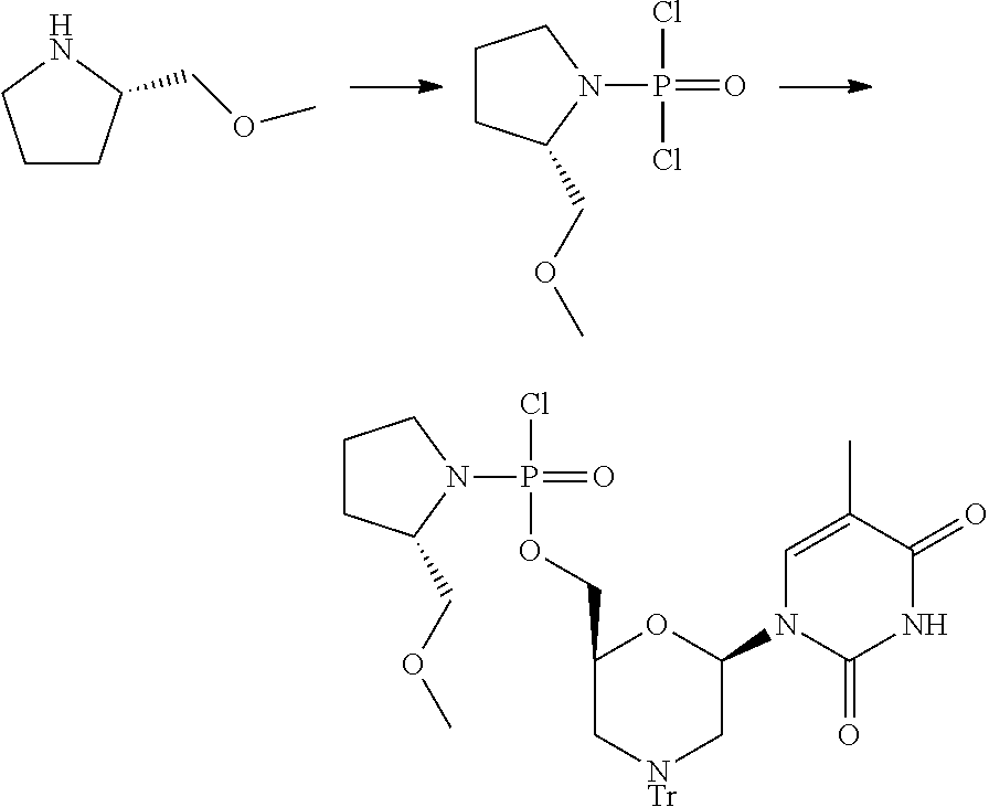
N1(P(=O)(Cl)Cl)CCCC1COC.C1CC(COC)NC1.P(=O)(OCC1C[NTr]CC(N2C(=O)NC(=O)C(C)=C2)O1)(Cl)N1CCCC1COC
